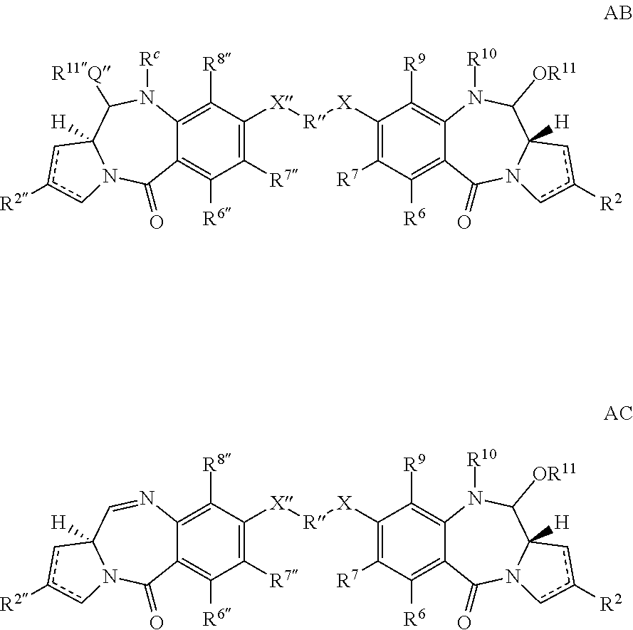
C1([R7])=C([X][R][X]C2=C([R7])C([R6])=C3C(=C2[R9])N([R10])C([OR11])C2([H])N(C3=O)cc([R2])c2)C([R8])=C2C(=C1[R6])C(=O)N1C([H])(C([R11Q])N2[Rc])cc([R2])c1.C1([R7])=C([X][R][X]C2=C([R7])C([R6])=C3C(=C2[R9])N([R10])C([OR11])C2([H])N(C3=O)cc([R2])c2)C([R8])=C2C(=C1[R6])C(=O)N1C([H])(C=N2)cc([R2])c1
